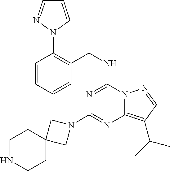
C1(N2CC3(C2)CCNCC3)=NC2=C(C(C)C)C=NN2C(NCC2=C(N3C=CC=N3)C=CC=C2)=N1
